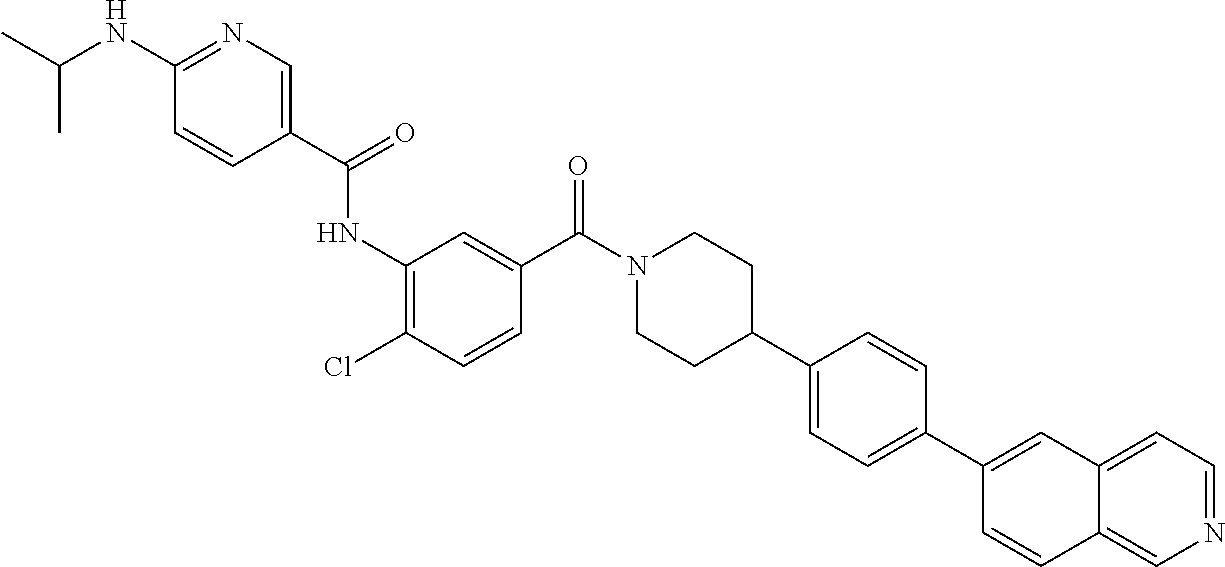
CC(NC1=NC=C(C(=O)NC2=C(Cl)C=CC(C(N3CCC(C4=CC=C(C5=CC6=CC=NC=C6C=C5)C=C4)CC3)=O)=C2)C=C1)C
